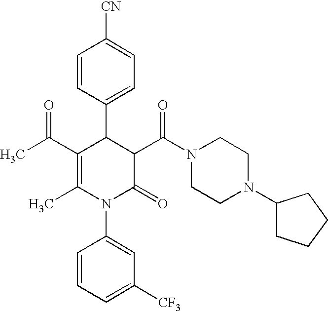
C1=CC(C2C(C(C)=O)=C(C)N(C3=CC([CF3])=CC=C3)C(=O)C2C(N2CCN(C3CCCC3)CC2)=O)=CC=C1[CN]
